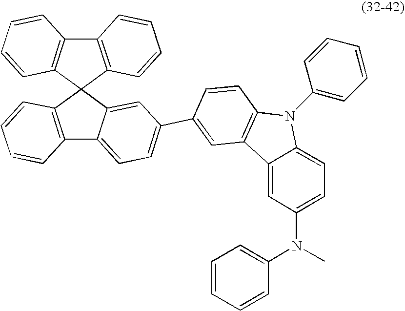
C12=C(C3(C4=CC(C5=CC6=C(N(C7=CC=CC=C7)C7=CC=C(N(C8=CC=CC=C8)C)C=C76)C=C5)=CC=C14)C1=C(C4=C3C=CC=C4)C=CC=C1)C=CC=C2
